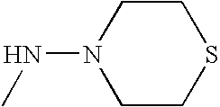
C1CN(NC)CCS1
